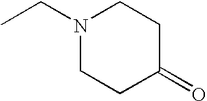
C1N(CC)CCC(=O)C1
